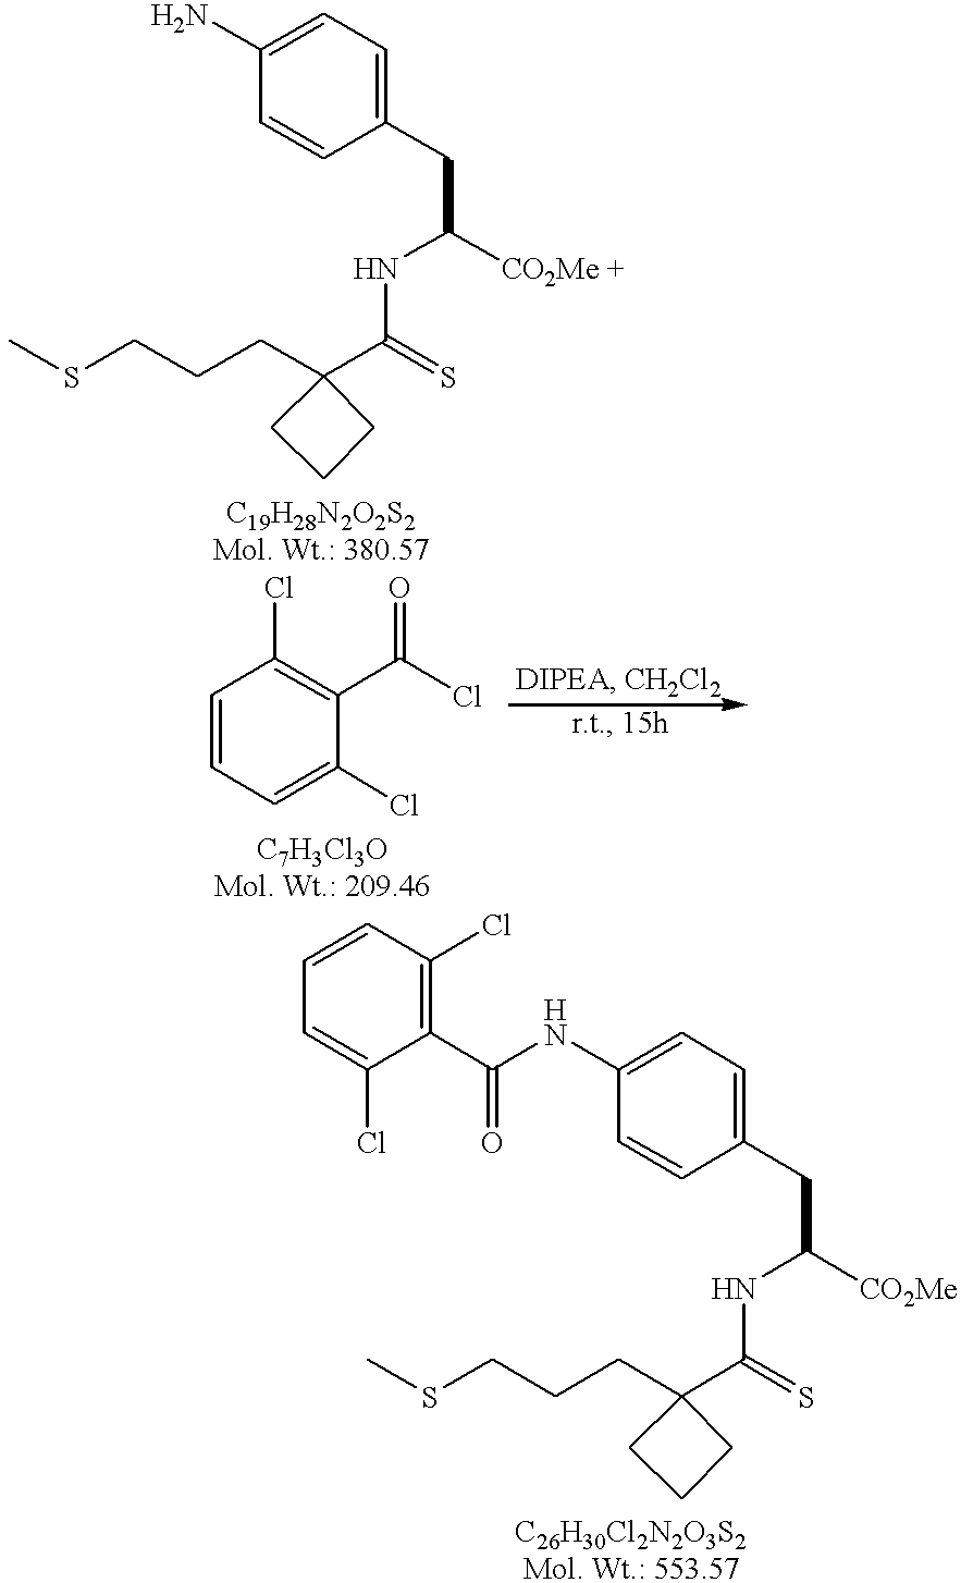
C1(N)=CC=C(CC([CO2Me +])NC(C2(CCCSC)CCC2)=S)C=C1.C1=CC=C(Cl)C(C(Cl)=O)=C1Cl.C1=CC(CC([CO2Me])NC(C2(CCCSC)CCC2)=S)=CC=C1NC(C1=C(Cl)C=CC=C1Cl)=O
